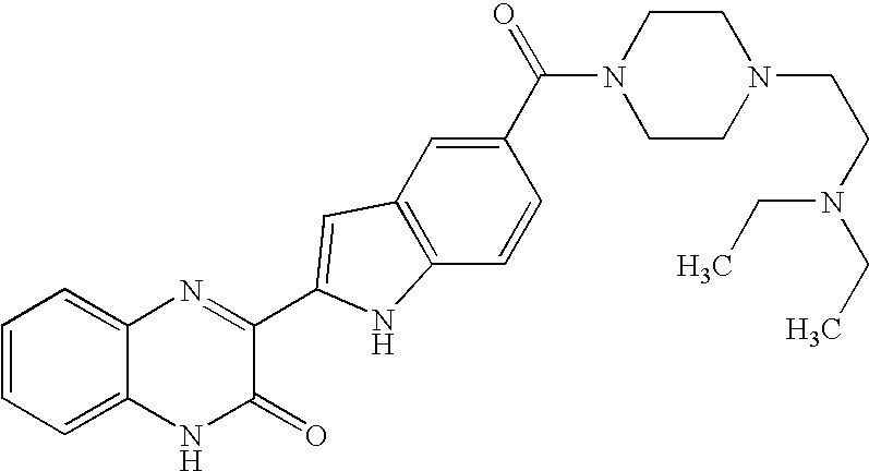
C1=C2C(=CC=C1)N=C(C1=CC3=C(C=CC(C(=O)N4CCN(CCN(CC)CC)CC4)=C3)N1)C(=O)N2
